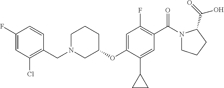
C1(F)=CC(Cl)=C(CN2CC(OC3=CC(F)=C(C(=O)N4CCCC4C(=O)O)C=C3C3CC3)CCC2)C=C1
